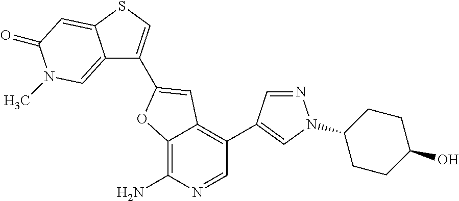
C12=C(N)N=CC(C3=CN(C4CCC(O)CC4)N=C3)=C1C=C(C1=CSC3=CC(=O)N(C)C=C13)O2
